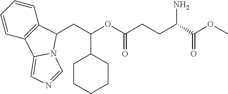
C1=CC2=C(C=C1)C(CC(OC(CCC(N)C(=O)OC)=O)C1CCCCC1)N1C2=CN=C1
